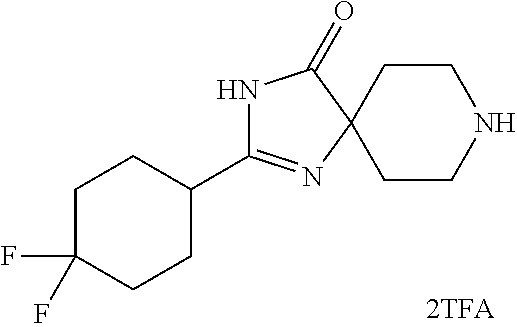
N1C(C2CCC(F)(F)CC2)=NC2(C1=O)CCNCC2
